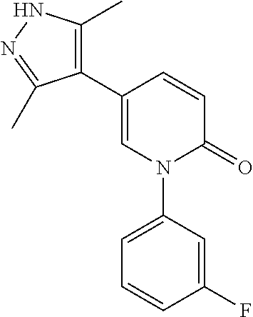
C1=CC(C2=C(C)NN=C2C)=CN(C2=CC=CC(F)=C2)C1=O
